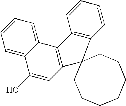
C12=CC=CC=C1C(O)=CC1=C2C2=C(C=CC=C2)C12CCCCCCC2
